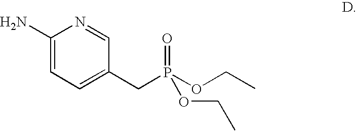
C1(N)=CC=C(CP(=O)(OCC)OCC)C=N1
